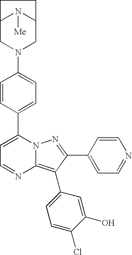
C12CN(C3=CC=C(C4=CC=NC5=C(C6=CC=C(Cl)C(O)=C6)C(C6=CC=NC=C6)=NN45)C=C3)CC(N1[Me])CC2
